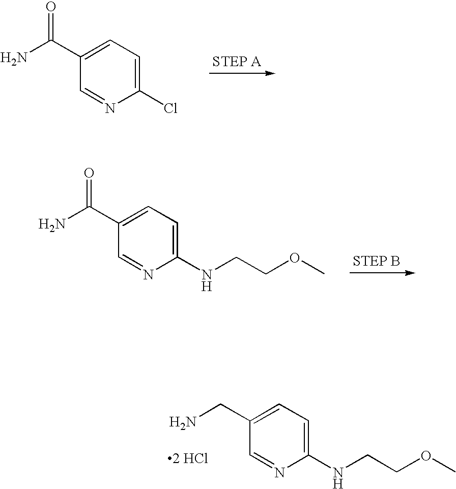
C1(C(N)=O)=CC=C(Cl)N=C1.C1(C(N)=O)=CC=C(NCCOC)N=C1.C1(CN)=CC=C(NCCOC)N=C1.[2 HCl]
